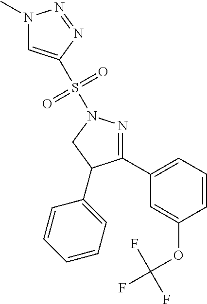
N1(C)C=C(S(N2N=C(C3=CC=CC(OC(F)(F)F)=C3)C(C3=CC=CC=C3)C2)(=O)=O)N=N1
